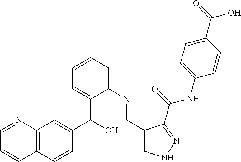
C1(C(=O)O)=CC=C(NC(=O)C2=NNC=C2CNC2=CC=CC=C2C(C2=CC3=C(C=C2)C=CC=N3)O)C=C1
